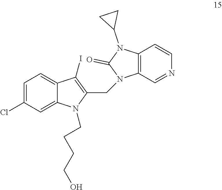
C1=C(Cl)C=C2C(=C1)C(I)=C(CN1C3=C(N(C4CC4)C1=O)C=CN=C3)N2CCCCO
